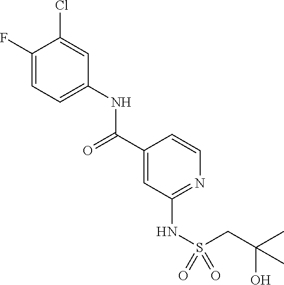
C1(F)=CC=C(NC(C2=CC(NS(=O)(=O)CC(C)(O)C)=NC=C2)=O)C=C1Cl
